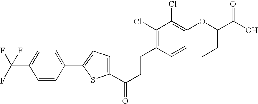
C1(C(CCC2=C(Cl)C(Cl)=C(OC(C(O)=O)CC)C=C2)=O)=CC=C(C2=CC=C(C(F)(F)F)C=C2)S1
